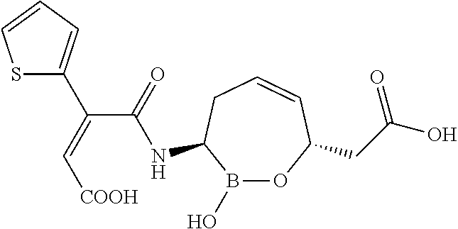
B1(O)OC(CC(O)=O)C=CCC1NC(C(=C[COOH])C1=CC=CS1)=O
